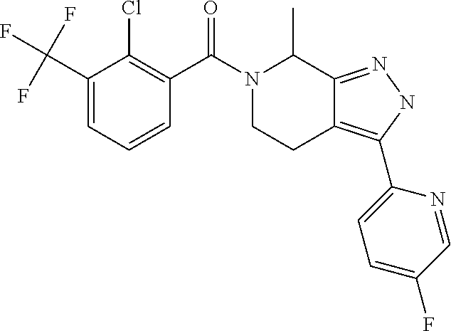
C1(C(F)(F)F)=CC=CC(C(N2CCC3=C(C4=CC=C(F)C=N4)NN=C3C2C)=O)=C1Cl
